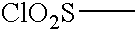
[ClO2S]C
